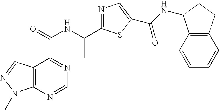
C12=C(N=CN=C1C(=O)NC(C1=NC=C(C(NC3C4=C(CC3)C=CC=C4)=O)S1)C)N(C)N=C2
